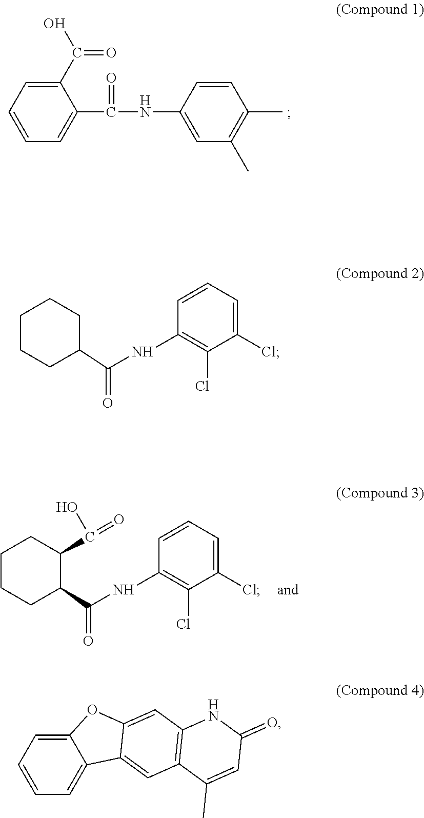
C1(C(O)=O)=CC=CC=C1C(=O)NC1=CC(C)=C(C)C=C1.C1(Cl)=CC=CC(NC(=O)C2C(C(O)=O)CCCC2)=C1Cl.C1(Cl)=CC=CC(NC(=O)C2CCCCC2)=C1Cl.C12=CC=CC=C1C1=CC3=C(C=C1O2)NC(=O)C=C3C
